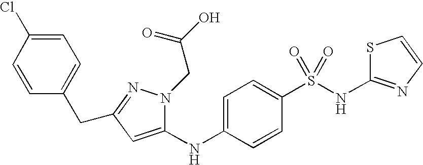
C1=C(Cl)C=CC(CC2=NN(CC(=O)O)C(NC3=CC=C(S(NC4=NC=CS4)(=O)=O)C=C3)=C2)=C1
